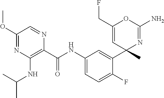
C1(C(NC2=CC=C(F)C(C3(C)N=C(N)OC(CF)=C3)=C2)=O)=C(NC(C)C)N=C(OC)C=N1
